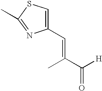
C(=C(C([H])=O)C)C1=CSC(C)=N1
